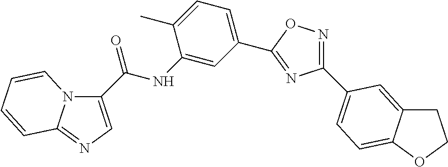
C1(C(NC2=CC(C3=NC(C4=CC=C5C(=C4)CCO5)=NO3)=CC=C2C)=O)=CN=C2N1C=CC=C2
